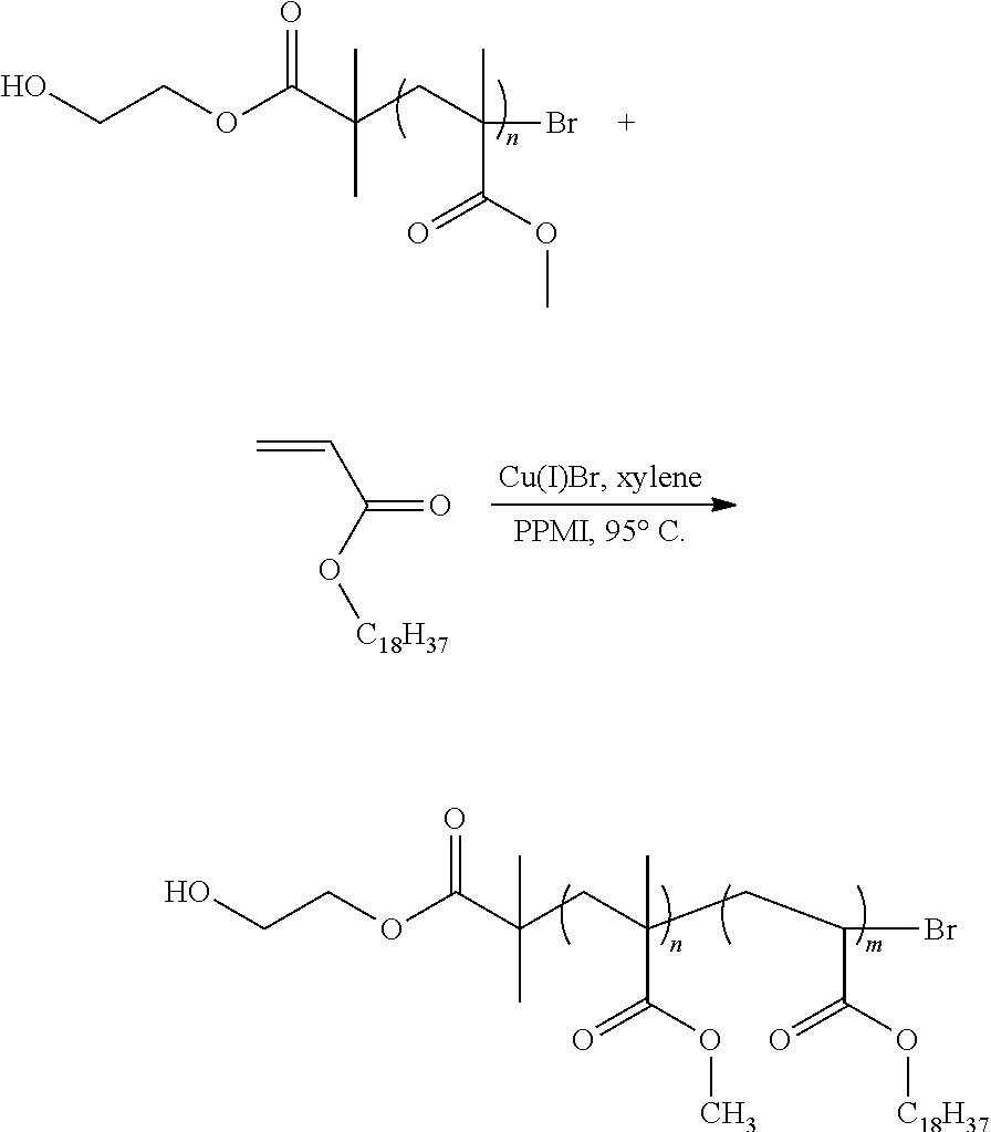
O(C(C(CC(Br)(C)C(OC)=O)(C)C)=O)CCO.C(C(O[C18H37])=O)=C.O(C(C(CC(C)(C(OC)=O)CC(Br)C(O[C18H37])=O)(C)C)=O)CCO
